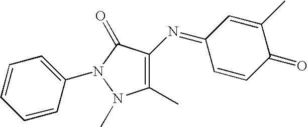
C1(C)=C(N=C2C=CC(=O)C(C)=C2)C(=O)N(C2=CC=CC=C2)N1C
